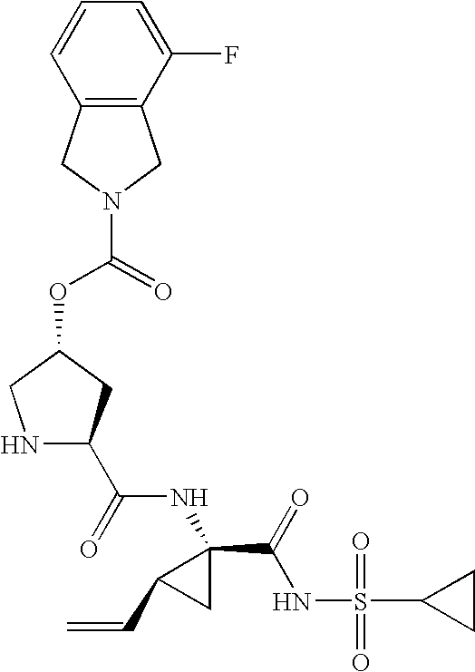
N1C(C(NC2(C(=O)NS(C3CC3)(=O)=O)C(C=C)C2)=O)CC(OC(N2CC3=C(C2)C=CC=C3F)=O)C1
